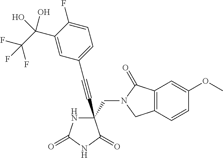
N1C(=O)NC(=O)C1(C#CC1=CC=C(F)C(C(C(F)(F)F)(O)O)=C1)CN1C(=O)C2=C(C1)C=CC(OC)=C2
